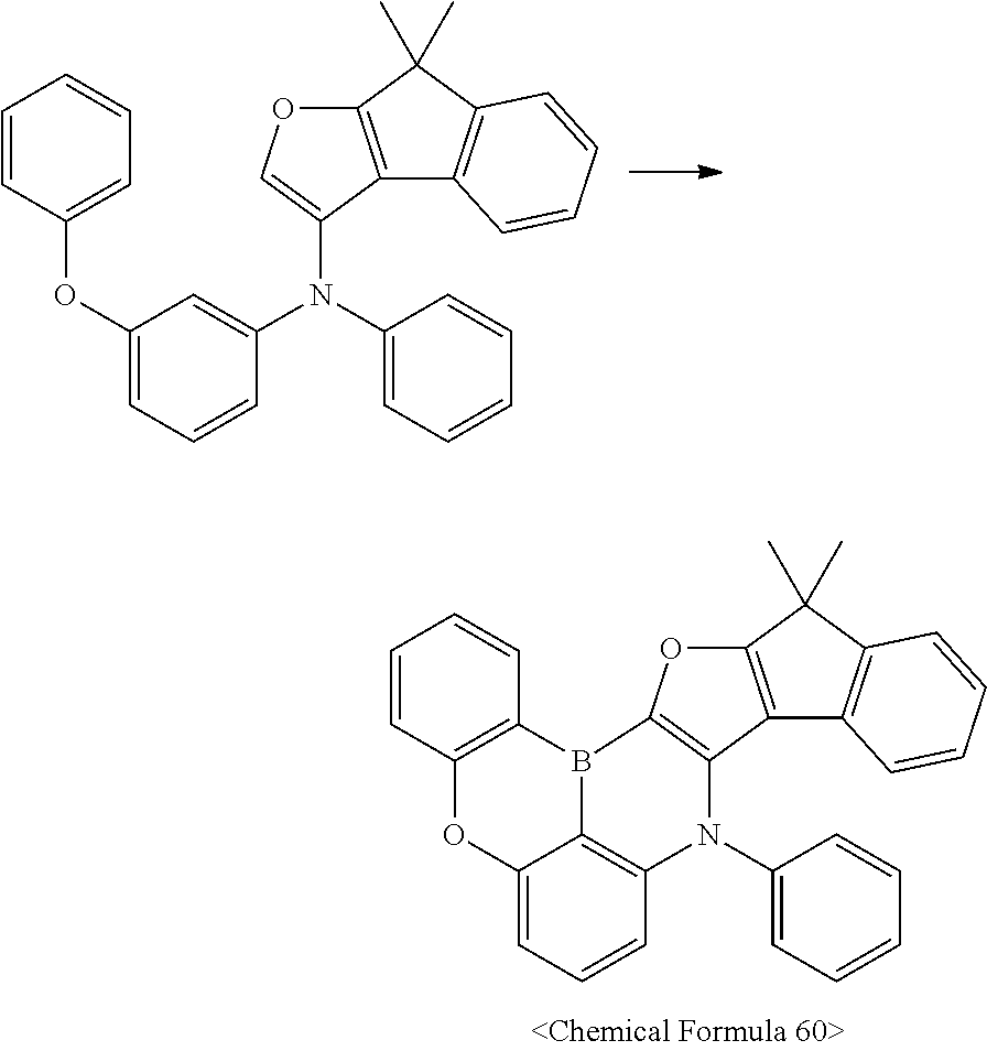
C1=CC2=C(C=C1)B1C3=C(C=CC=C3O2)N(C2=CC=CC=C2)C2=C1OC1=C2C2=C(C1(C)C)C=CC=C2.C1=CC(OC2=CC=CC(N(C3=CC=CC=C3)C3=COC4=C3C3=C(C4(C)C)C=CC=C3)=C2)=CC=C1
